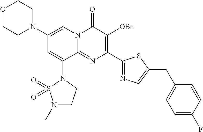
C1(N2CCOCC2)=CN2C(=NC(C3=NC=C(CC4=CC=C(F)C=C4)S3)=C([OBn])C2=O)C(N2S(=O)(=O)N(C)CC2)=C1
